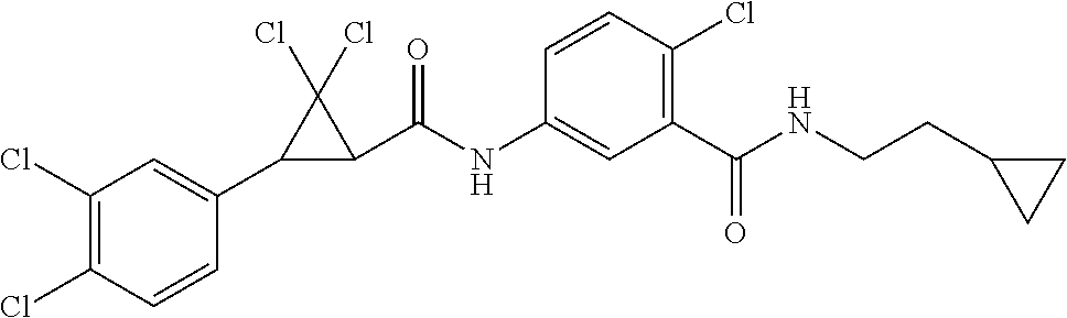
C1(Cl)=C(Cl)C=CC(C2C(C(NC3=CC(C(NCCC4CC4)=O)=C(Cl)C=C3)=O)C2(Cl)Cl)=C1
